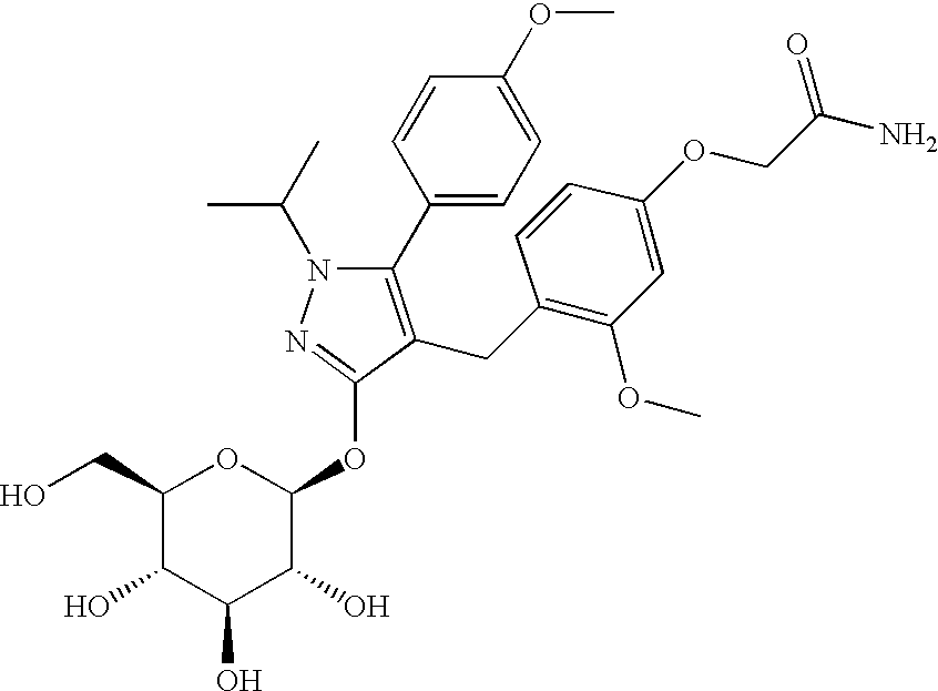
C1(CO)C(O)C(O)C(O)C(OC2=NN(C(C)C)C(C3=CC=C(OC)C=C3)=C2CC2=C(OC)C=C(OCC(=O)N)C=C2)O1
